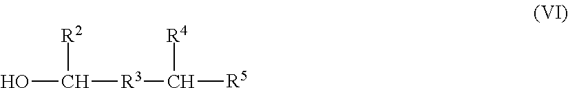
[R2]C([R3]C([R4])[R5])O
